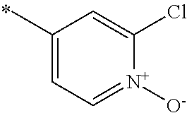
C1(C)=CC=[N+]([O-])C(Cl)=C1
